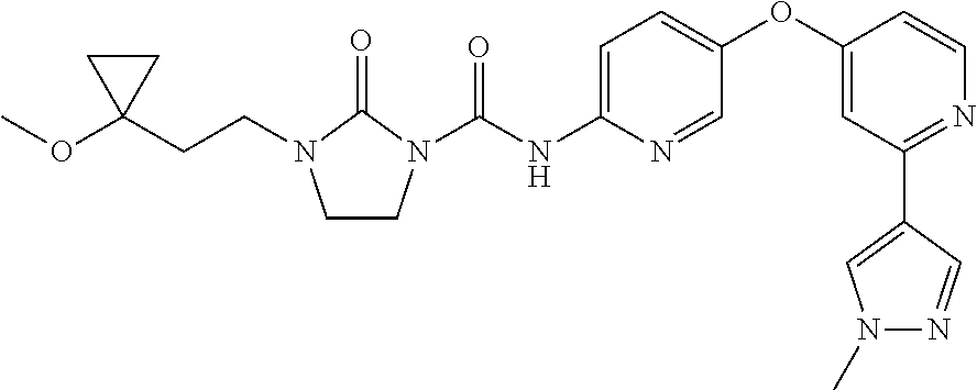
C1CN(C(NC2=CC=C(OC3=CC(C4=CN(C)N=C4)=NC=C3)C=N2)=O)C(=O)N1CCC1(OC)CC1
